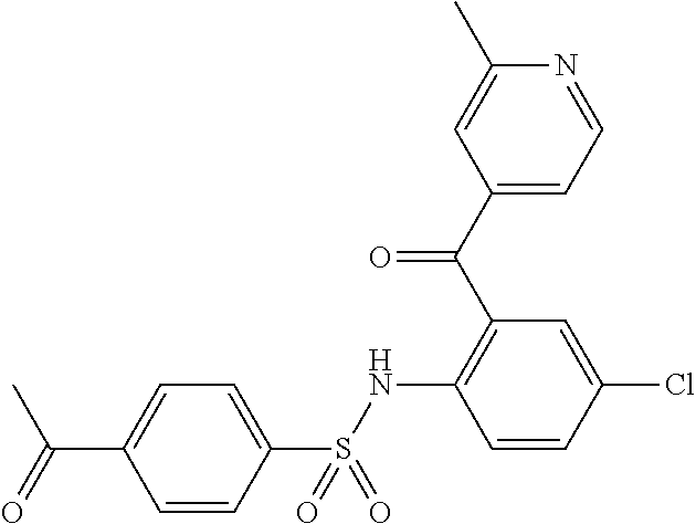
C1=CC(S(NC2=C(C(C3=CC=NC(C)=C3)=O)C=C(Cl)C=C2)(=O)=O)=CC=C1C(C)=O
